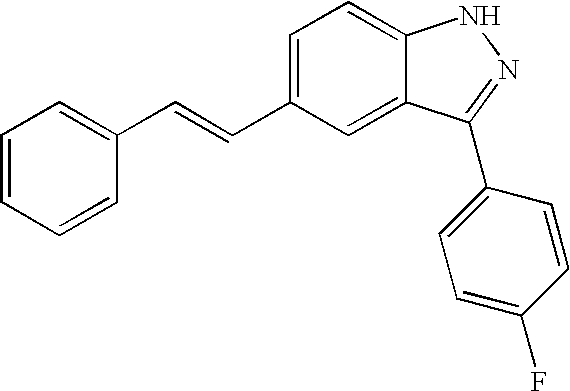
C1(C=CC2=CC=CC=C2)=CC=C2C(=C1)C(C1=CC=C(F)C=C1)=NN2
